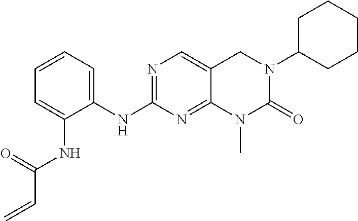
C1=C(NC(C=C)=O)C(NC2=NC=C3C(=N2)N(C)C(=O)N(C2CCCCC2)C3)=CC=C1
